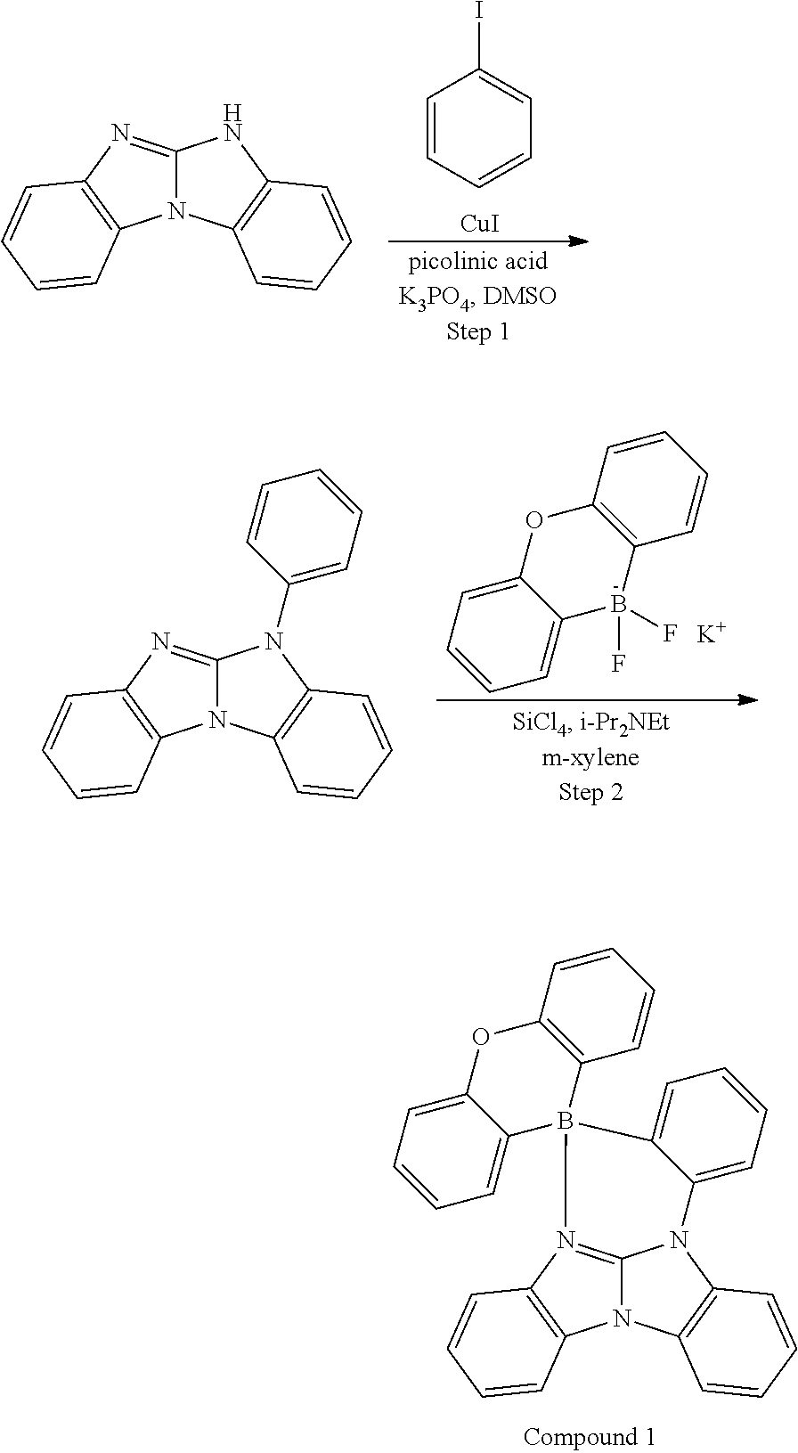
C1=CC=CC=C1I.[CuI].C12=NC3=C(N1C1=C(N2)C=CC=C1)C=CC=C3.C1=CC=C2C(=C1)OC1=C(B2(F)F)C=CC=C1.[K].C12=NC3=C(N1C1=C(N2C2=CC=CC=C2)C=CC=C1)C=CC=C3.C12=N3C4=C(N1C1=C(N2C2=CC=CC=C2B32C3=C(C=CC=C3)OC3=CC=CC=C23)C=CC=C1)C=CC=C4
